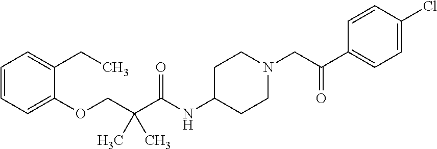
C1=C(CC)C(OCC(C(NC2CCN(CC(C3=CC=C(Cl)C=C3)=O)CC2)=O)(C)C)=CC=C1
